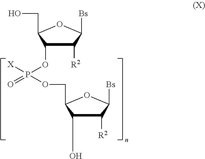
C1([R2])C(OP(=O)([X])OCC2C(O)C([R2])C([Bs])O2)C(CO)OC1[Bs]
